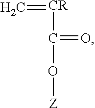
C=[CR]C(O[Z])=O
